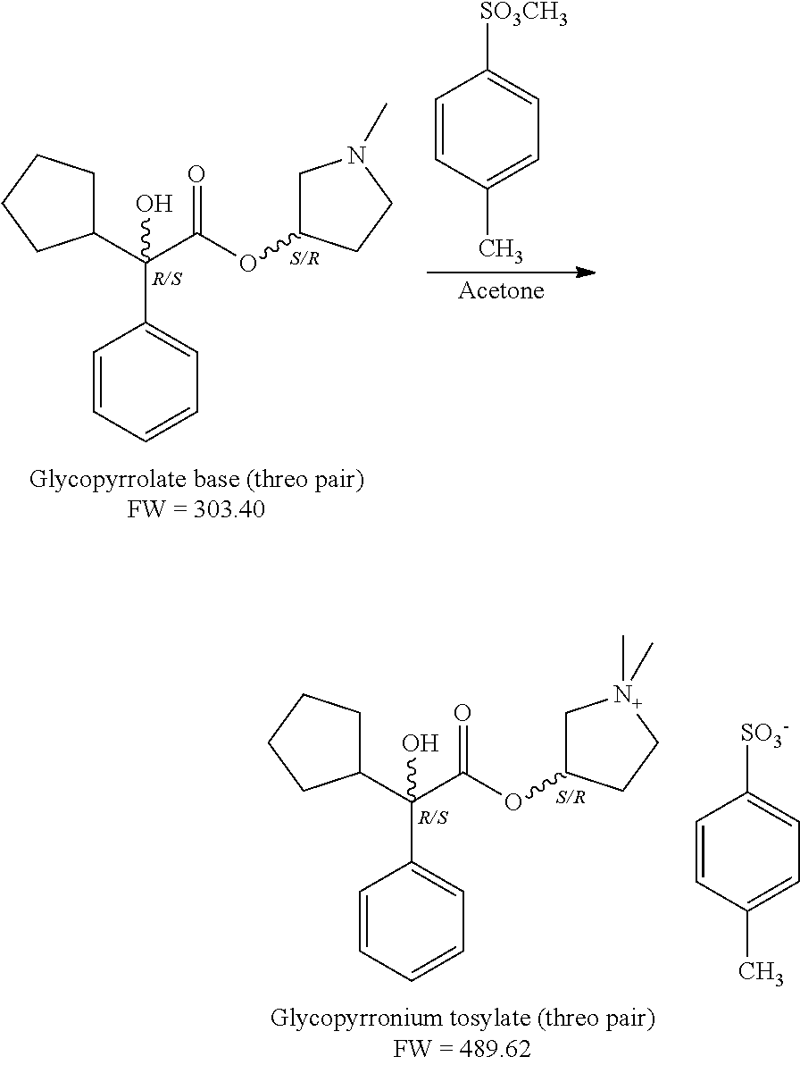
C1(C(C(OC2CN(C)CC2)=O)(C2=CC=CC=C2)O)CCCC1.[Acetone].C1=CC(C)=CC=C1[SO3CH3].C1(C(C(OC2C[N+](C)(C)CC2)=O)(C2=CC=CC=C2)O)CCCC1.C1=CC(C)=CC=C1[SO3-]
